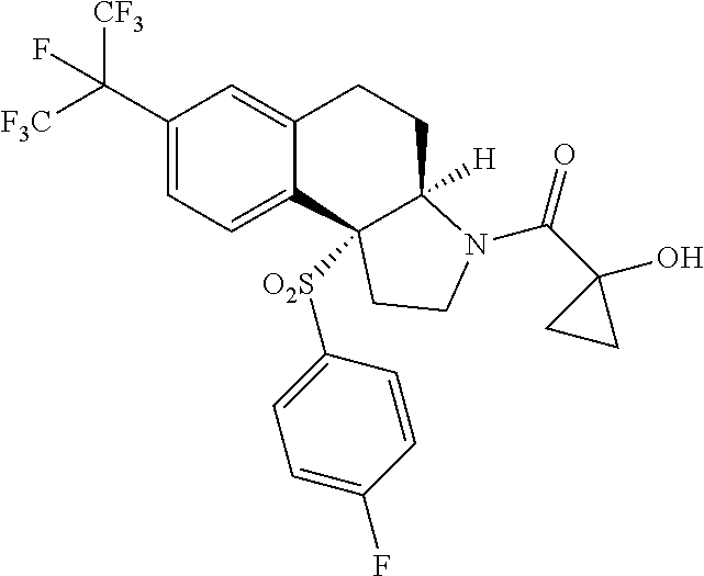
C(C1=CC=C2C(=C1)CCC1([H])C2([O2S]C2=CC=C(F)C=C2)CCN1C(=O)C1(O)CC1)([F3C])([CF3])F
